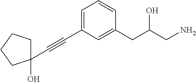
C(C1=CC=CC(CC(CN)O)=C1)#CC1(O)CCCC1
